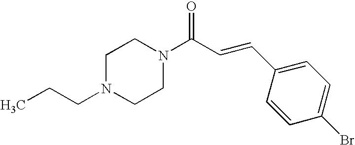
C(N1CCN(C(C=CC2=CC=C(Br)C=C2)=O)CC1)CC
